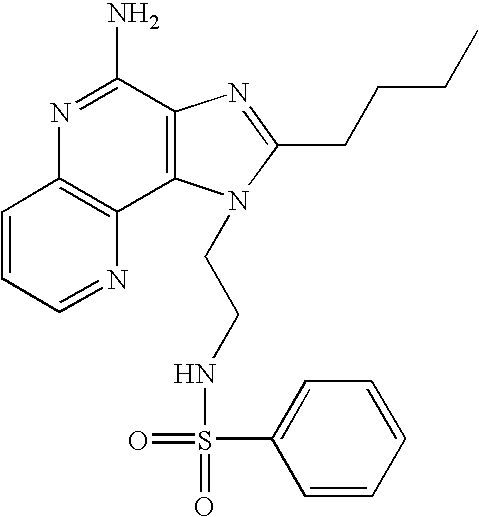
C1=CC=NC2=C1N=C(N)C1=C2N(CCNS(C2=CC=CC=C2)(=O)=O)C(CCCC)=N1
